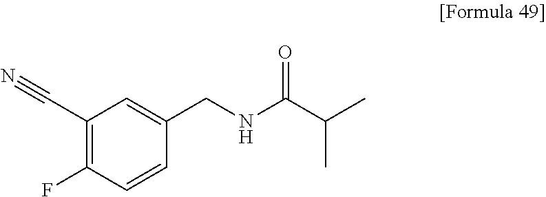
C1(C#N)=C(F)C=CC(CNC(C(C)C)=O)=C1
